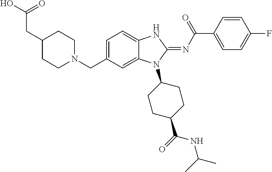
C1CN(CC2=CC=C3C(=C2)N(C2CCC(C(NC(C)C)=O)CC2)C(=NC(=O)C2=CC=C(F)C=C2)N3)CCC1CC(O)=O
